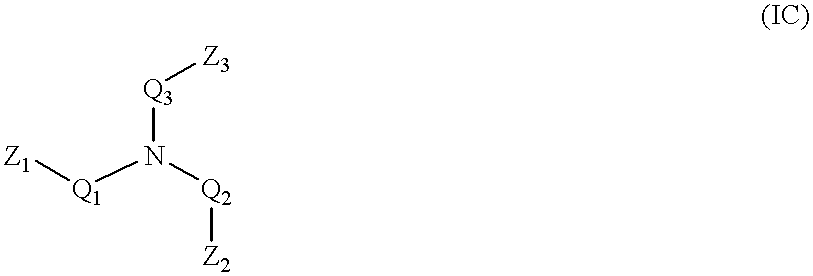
[Q3](N([Q1][Z1])[Q2][Z2])[Z3]
